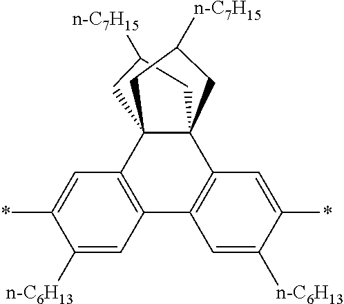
C1C([n-C7H15])CC23C4=C(C=C([n-C6H13])C(*)=C4)C4=C(C=C(*)C([n-C6H13])=C4)C12CC([n-C7H15])C3
